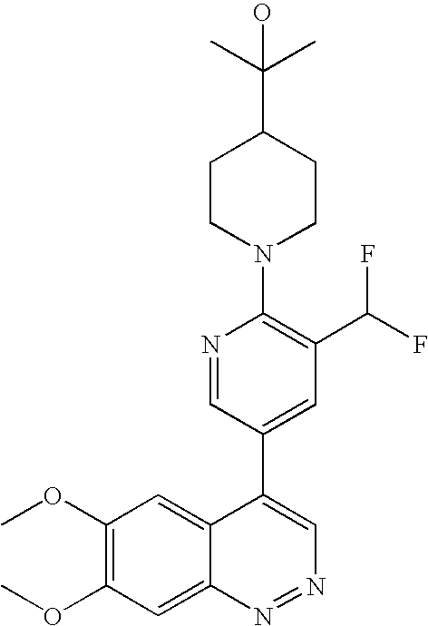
C1CN(C2=C(C(F)F)C=C(C3=CN=NC4=CC(OC)=C(OC)C=C34)C=N2)CCC1C(C)(C)O
